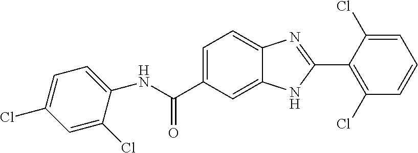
N(C(C1=CC=C2C(=C1)NC(C1=C(Cl)C=CC=C1Cl)=N2)=O)C1=CC=C(Cl)C=C1Cl
